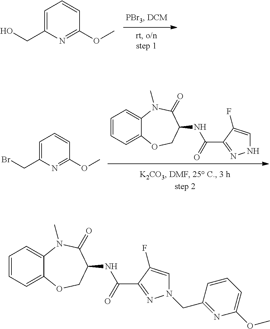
C1=C(CO)N=C(OC)C=C1.C1=CC=C2C(=C1)N(C)C(=O)C(NC(=O)C1=NNC=C1F)CO2.C1=C(CBr)N=C(OC)C=C1.C1=CC=C2C(=C1)N(C)C(=O)C(NC(=O)C1=NN(CC3=NC(OC)=CC=C3)C=C1F)CO2
